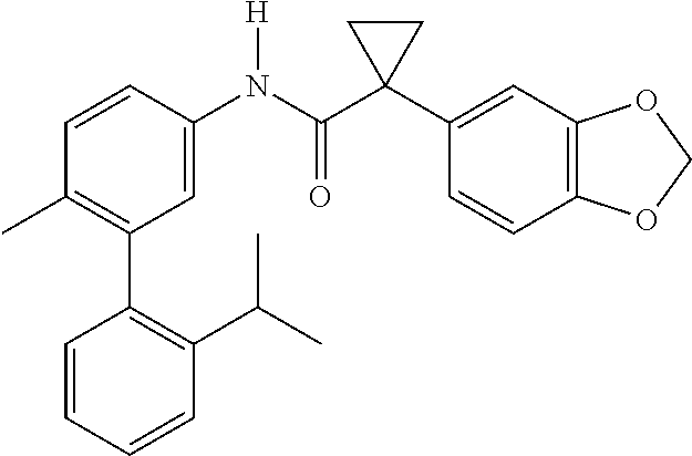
C1=C(N(C(C2(C3=CC4=C(C=C3)OCO4)CC2)=O)[H])C=CC(C)=C1C1=C(C(C)C)C=CC=C1
